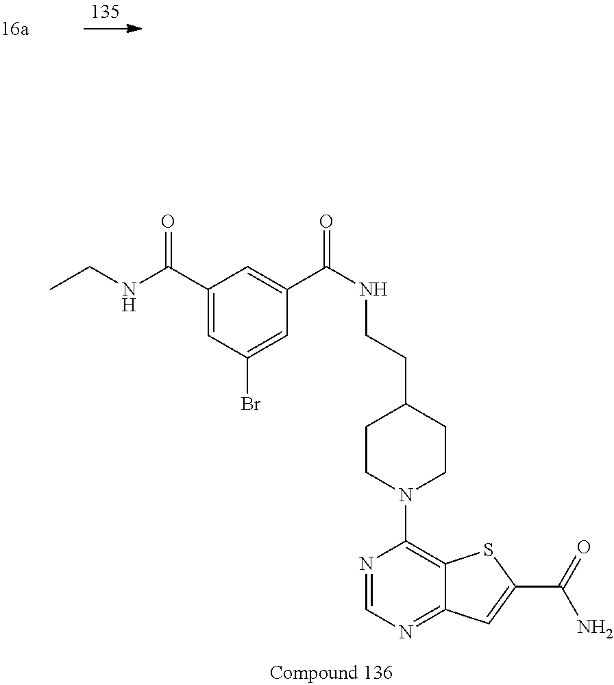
C(C1CCN(C2=C3C(=NC=N2)C=C(C(=O)N)S3)CC1)CNC(=O)C1=CC(C(=O)NCC)=CC(Br)=C1
